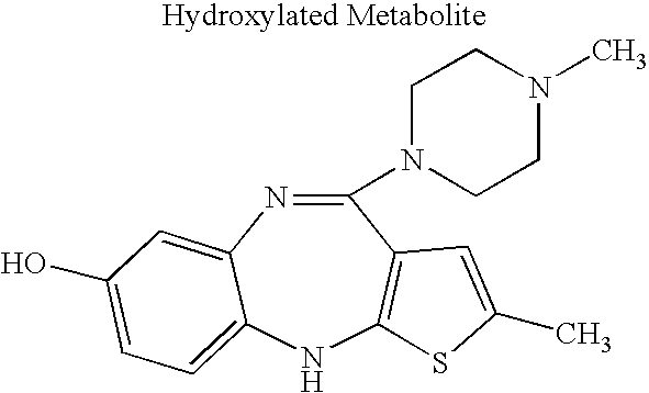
C1(N2CCN(C)CC2)=NC2=CC(O)=CC=C2NC2=C1C=C(C)S2
